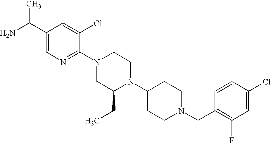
C1(Cl)=CC(F)=C(CN2CCC(N3C(CC)CN(C4=NC=C(C(N)C)C=C4Cl)CC3)CC2)C=C1
